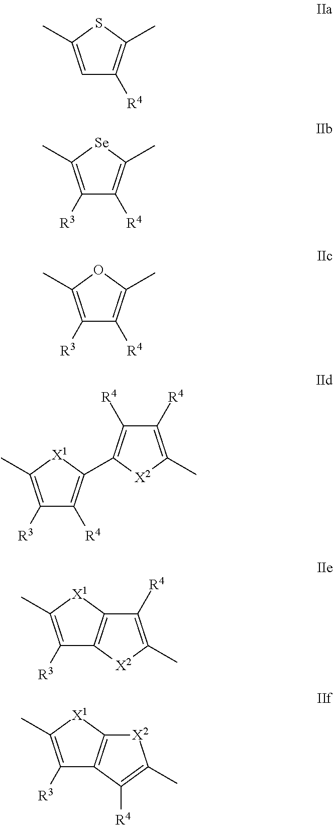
C1=C(C)SC(C)=C1[R4].C1([R3])=C(C)[Se]C(C)=C1[R4].C1([R3])=C(C)OC(C)=C1[R4].C1([R3])=C(C)[X1]C(C2=C([R4])C([R4])=C(C)[X2]2)=C1[R4].C1([R3])=C(C)[X1]C2=C1[X2]C(C)=C2[R4].C1([R3])=C(C)[X1]C2=C1C([R4])=C(C)[X2]2
